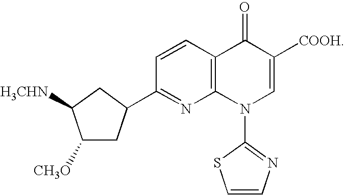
C1([CH3O])CC(C2=NC3=C(C=C2)C(=O)C([COOH])=CN3C2=NC=CS2)CC1[H3CHN]
